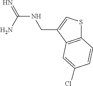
N(C(N)=N)CC1=CSC2=C1C=C(Cl)C=C2
